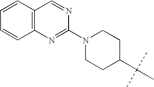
C12=C(N=C(N3CCC(C(C)(C)C)CC3)N=C1)C=CC=C2
